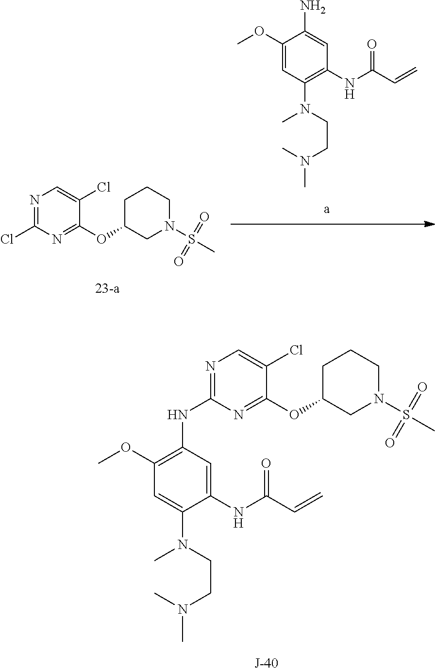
N1=C(NC2=C(OC)C=C(N(C)CCN(C)C)C(NC(C=C)=O)=C2)N=C(OC2CN(S(C)(=O)=O)CCC2)C(Cl)=C1.N1=C(Cl)N=C(OC2CN(S(C)(=O)=O)CCC2)C(Cl)=C1.C1=C(OC)C(N)=CC(NC(C=C)=O)=C1N(C)CCN(C)C
